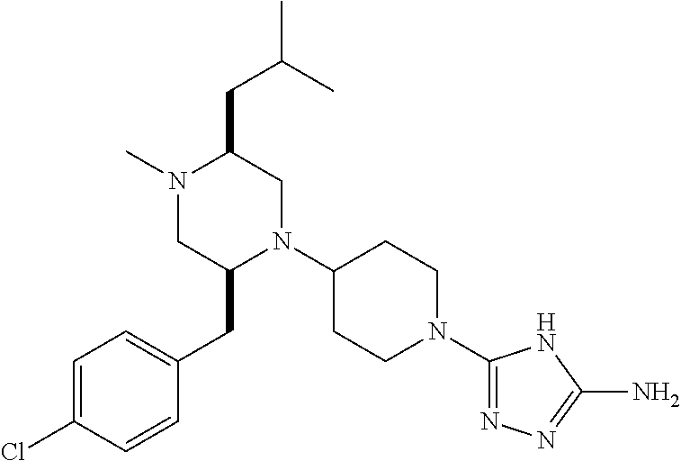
C1=C(Cl)C=CC(CC2N(C3CCN(C4=NN=C(N)N4)CC3)CC(CC(C)C)N(C)C2)=C1
